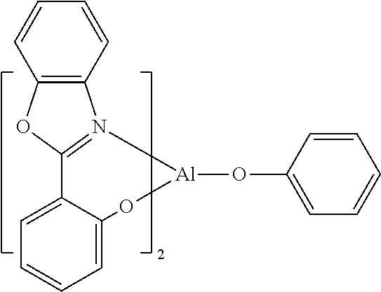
C12=CC=CC=C1O[Al](OC1=CC=CC=C1)N1=C2OC2=C1C=CC=C2
